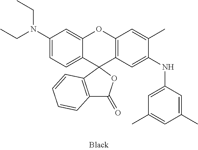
C12=C(C3(OC1=O)C1=C(OC4=CC(N(CC)CC)=CC=C34)C=C(C)C(NC3=CC(C)=CC(C)=C3)=C1)C=CC=C2
